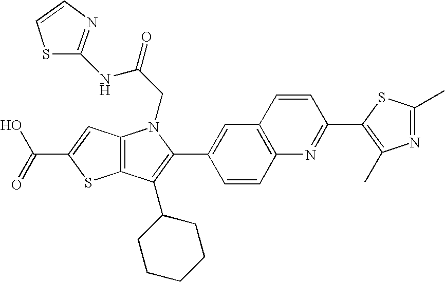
C(C1=CC2=C(S1)C(C1CCCCC1)=C(C1=CC3=C(C=C1)N=C(C1=C(C)N=C(C)S1)C=C3)N2CC(=O)NC1=NC=CS1)(=O)O
